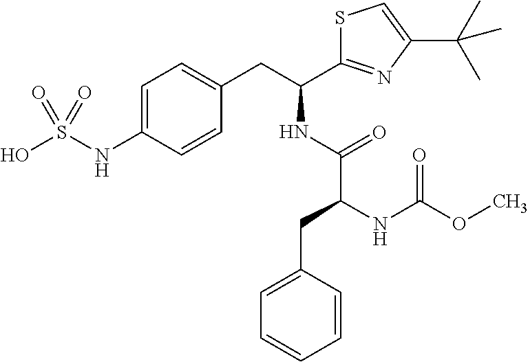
C1=C(NS(O)(=O)=O)C=CC(CC(NC(C(NC(=O)OC)CC2=CC=CC=C2)=O)C2=NC(C(C)(C)C)=CS2)=C1
